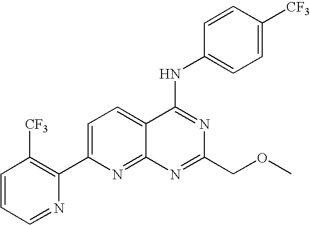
C1=CC=NC(C2=CC=C3C(=N2)N=C(COC)N=C3NC2=CC=C([CF3])C=C2)=C1[CF3]
